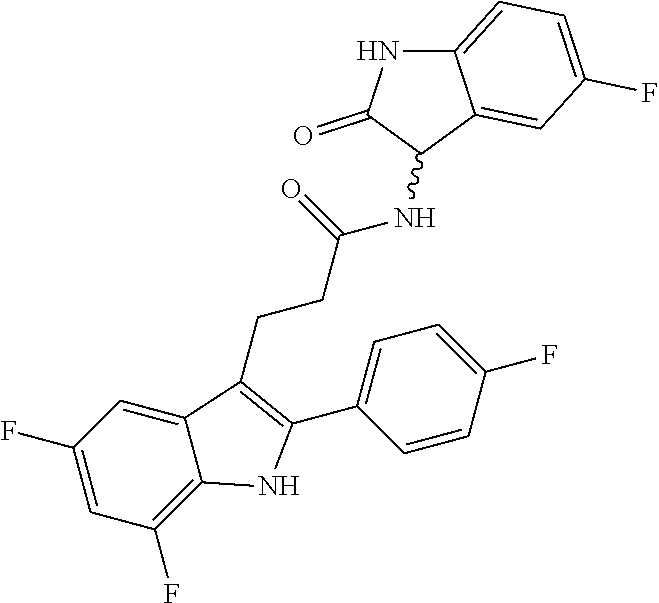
C1(NC(CCC2=C(C3=CC=C(F)C=C3)NC3=C(F)C=C(F)C=C23)=O)C2=CC(F)=CC=C2NC1=O
